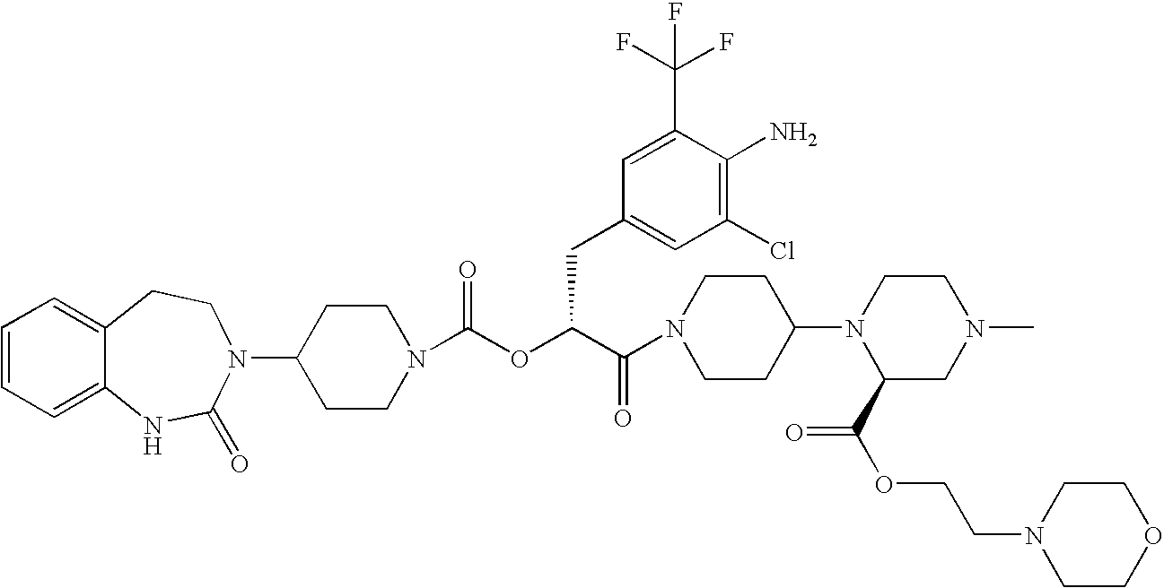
C12=CC=CC=C1NC(=O)N(C1CCN(C(OC(C(=O)N3CCC(N4C(C(OCCN5CCOCC5)=O)CN(C)CC4)CC3)CC3=CC(Cl)=C(N)C(C(F)(F)F)=C3)=O)CC1)CC2
